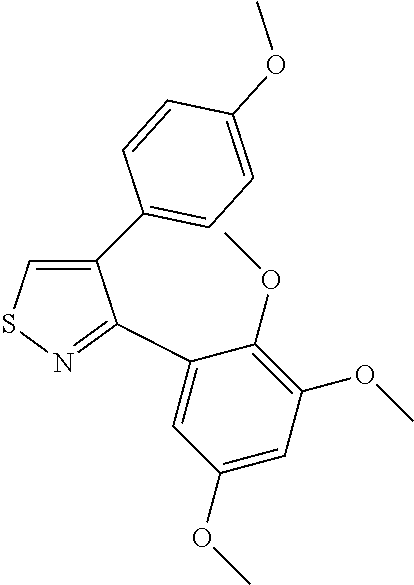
C1(C2=CC=C(OC)C=C2)=CSN=C1C1=CC(OC)=CC(OC)=C1OC
